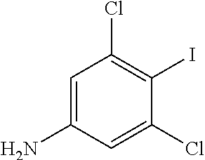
C1=C(N)C=C(Cl)C(I)=C1Cl
